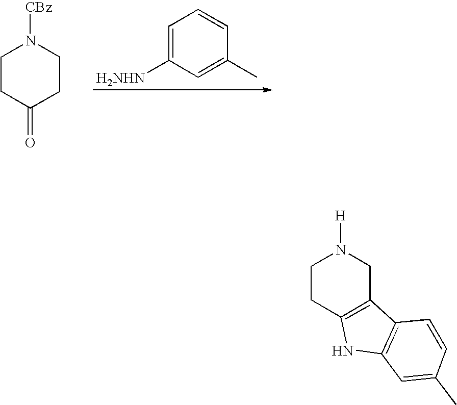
C1CC2=C(CN1[H])C1=C(N2)C=C(C)C=C1.C1CC(=O)CCN1[CBz].[H2NHN]C1=CC=CC(C)=C1
